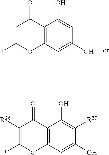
C1C(*)OC2=C(C1=O)C(O)=CC(O)=C2.C1([R26])=C(*)OC2=C(C1=O)C(O)=C([R27])C(O)=C2
